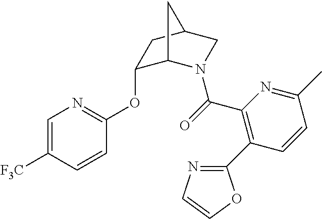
C1=C([F3C])C=CC(OC2C3N(C(=O)C4=C(C5=NC=CO5)C=CC(C)=N4)CC(C2)C3)=N1
